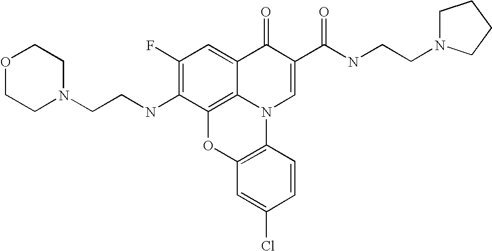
C1(F)=C(NCCN2CCOCC2)C2=C3C(=C1)C(=O)C(C(NCCN1CCCC1)=O)=CN3C1=C(O2)C=C(Cl)C=C1
